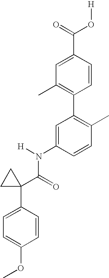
C1=C(N(C(C2(C3=CC=C(OC)C=C3)CC2)=O)[H])C=CC(C)=C1C1=C(C)C=C(C(=O)O[H])C=C1
